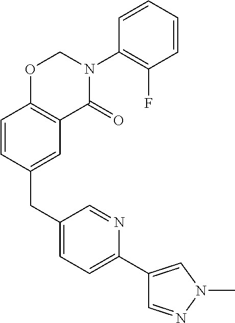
C1(CC2=CC3=C(C=C2)OCN(C2=C(F)C=CC=C2)C3=O)=CC=C(C2=CN(C)N=C2)N=C1
